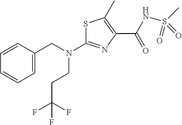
S1C(N(CC2=CC=CC=C2)CCC(F)(F)F)=NC(C(NS(C)(=O)=O)=O)=C1C
